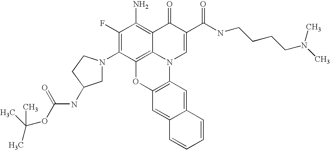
C1(F)=C(N2CC(NC(OC(C)(C)C)=O)CC2)C2=C3C(=C1N)C(=O)C(C(NCCCCN(C)C)=O)=CN3C1=C(O2)C=C2C(=C1)C=CC=C2
